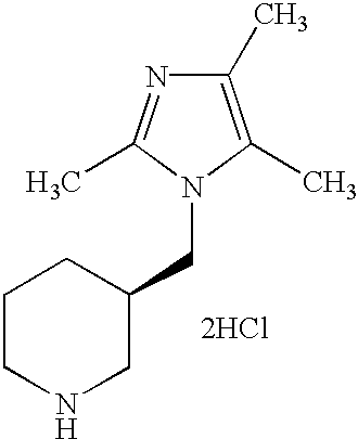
C1(C)=C(C)N(CC2CCCNC2)C(C)=N1.[2HCl]
